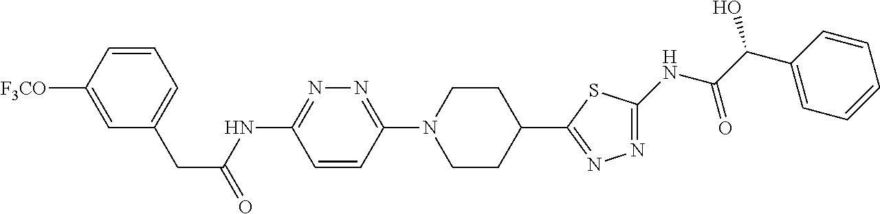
C1=C([F3CO])C=CC=C1CC(=O)NC1=NN=C(N2CCC(C3=NN=C(NC(C(C4=CC=CC=C4)O)=O)S3)CC2)C=C1
